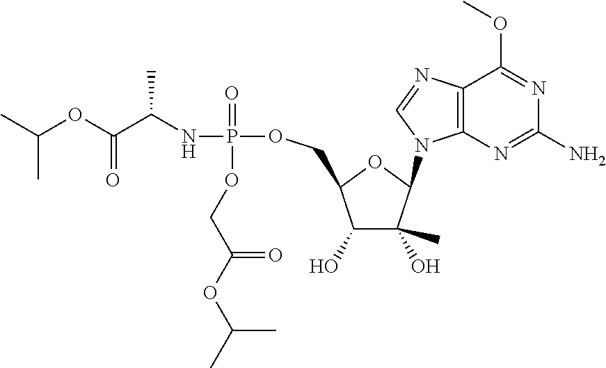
C12=C(N=C(N)N=C1OC)N(C1C(C)(O)C(O)C(COP(NC(C(OC(C)C)=O)C)(=O)OCC(OC(C)C)=O)O1)C=N2
